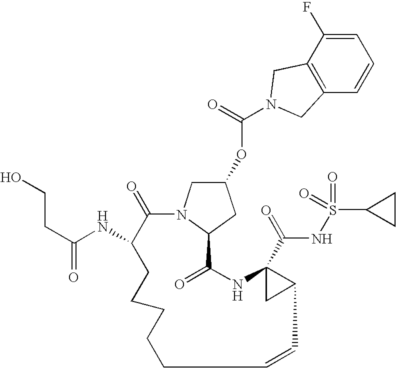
C1=C(F)C2=C(C=C1)CN(C(=O)OC1CN3C(C1)C(=O)NC1(C(=O)NS(=O)(=O)C4CC4)CC1C=CCCCCCC(NC(CCO)=O)C3=O)C2
